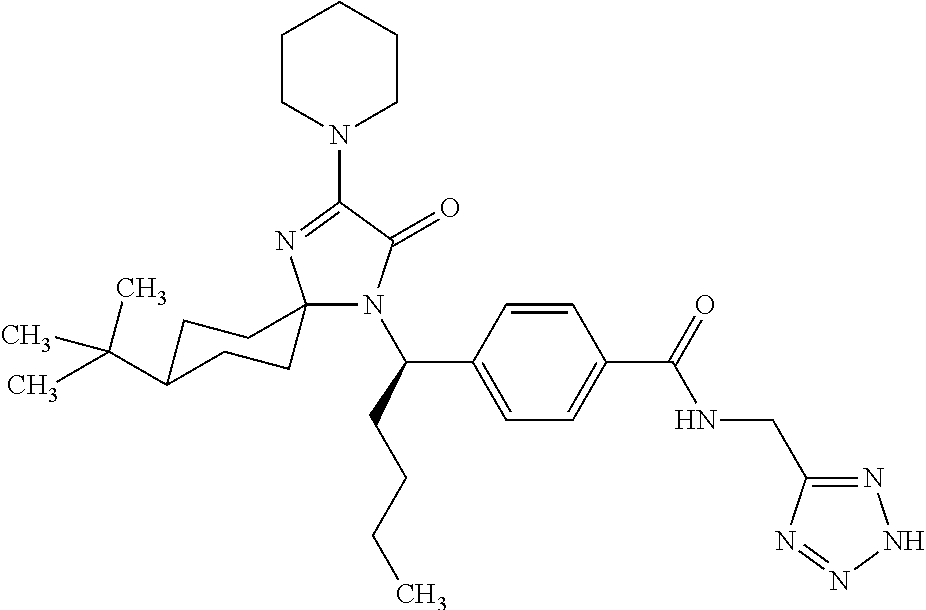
C12(N(C(C3=CC=C(C(=O)NCC4=NNN=N4)C=C3)CCCC)C(=O)C(N3CCCCC3)=N1)CCC(C(C)(C)C)CC2
